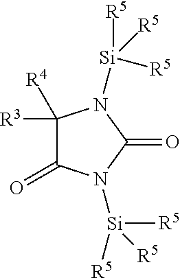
C1([R3])([R4])C(=O)N([Si]([R5])([R5])[R5])C(=O)N1[Si]([R5])([R5])[R5]
